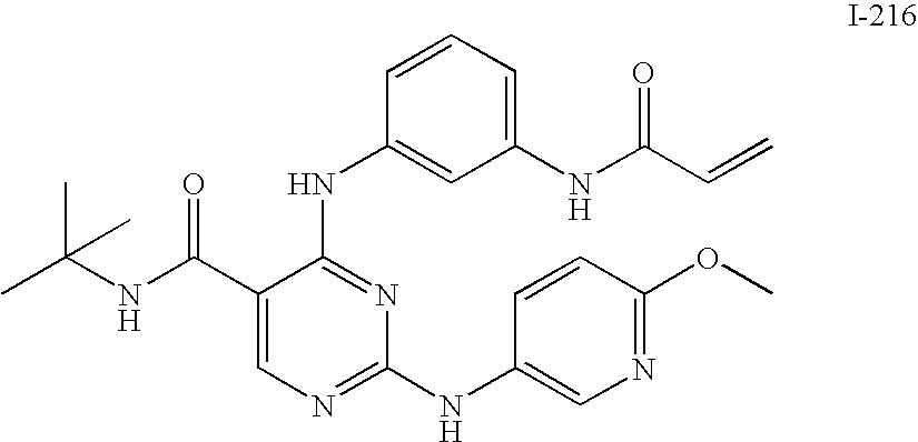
C1(NC(C=C)=O)=CC=CC(NC2=NC(NC3=CN=C(OC)C=C3)=NC=C2C(NC(C)(C)C)=O)=C1
